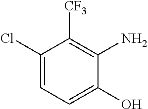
C1(Cl)=CC=C(O)C(N)=C1[CF3]
